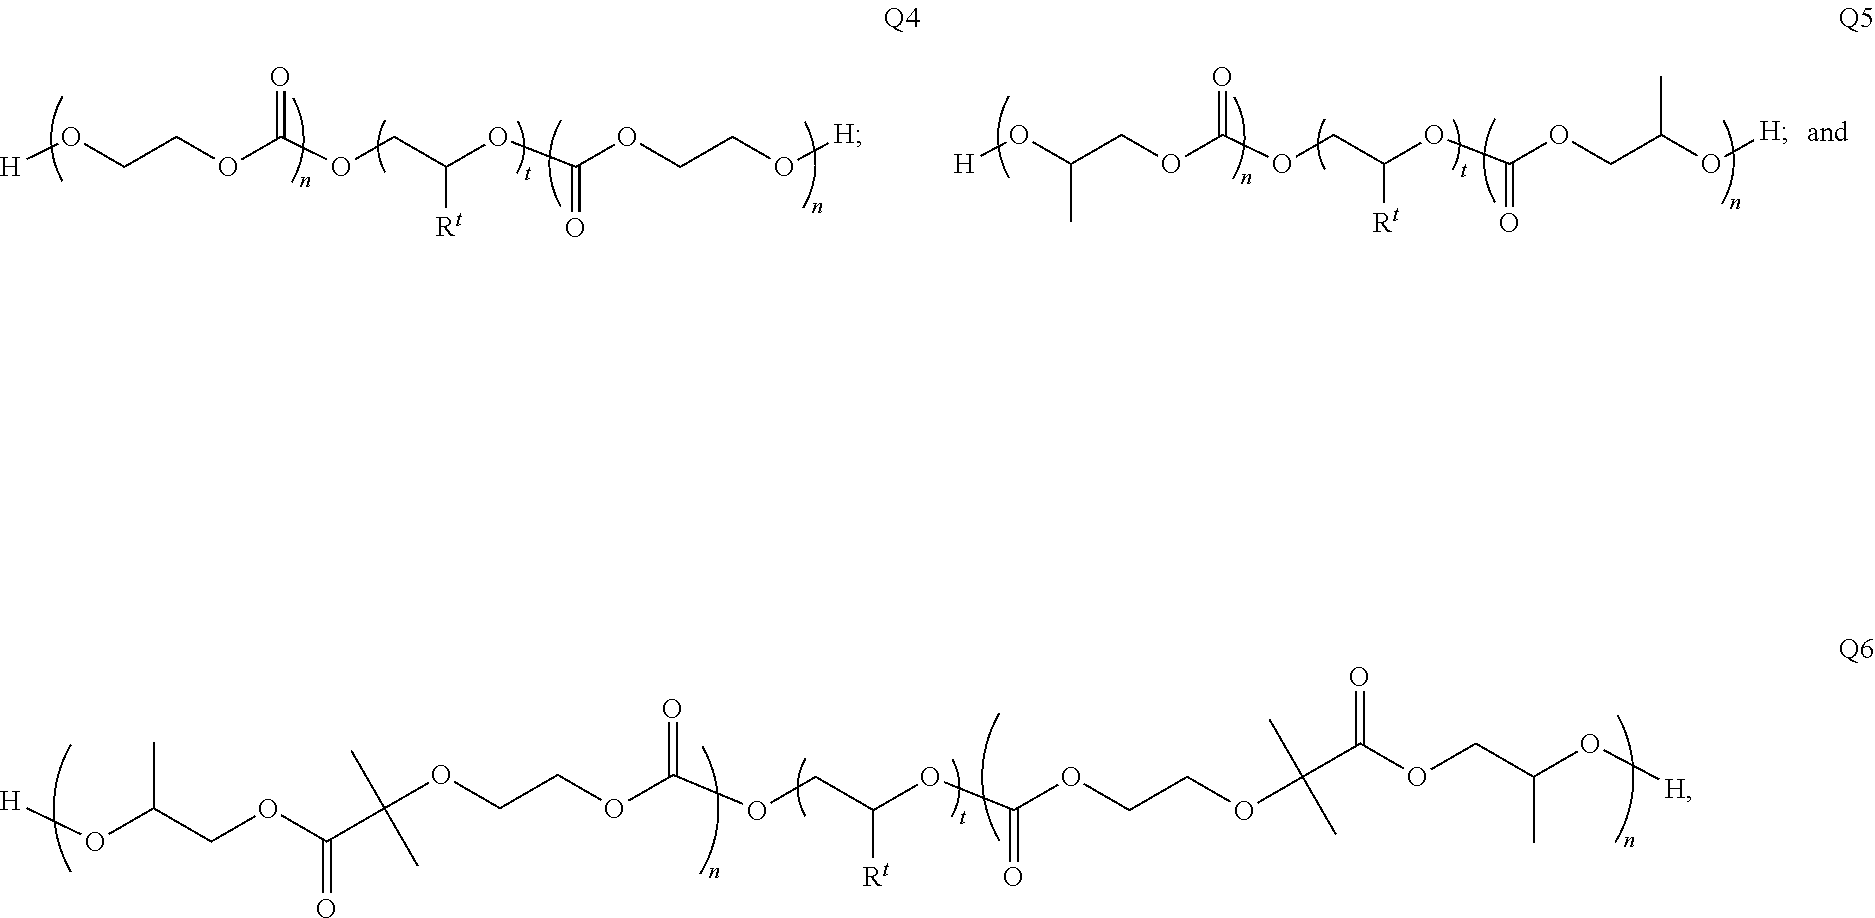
[H]OCCOC(OCC(OC(OCCO[H])=O)[Rt])=O.[H]OC(COC(=O)C(OCCOC(OCC(OC(OCCOC(C(OCC(O[H])C)=O)(C)C)=O)[Rt])=O)(C)C)C.[H]OC(COC(OCC(OC(OCC(O[H])C)=O)[Rt])=O)C
